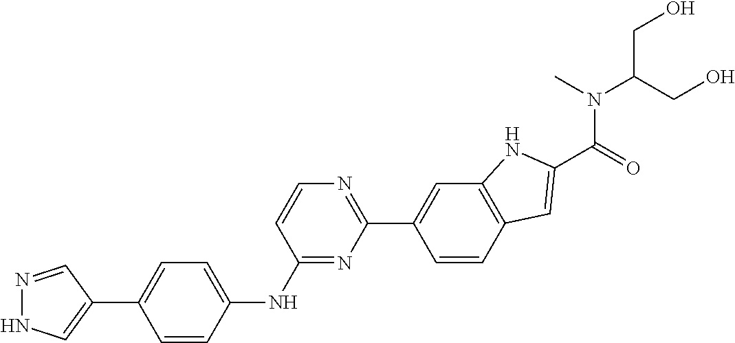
C12=C(C=CC(C3=NC=CC(NC4=CC=C(C5=CNN=C5)C=C4)=N3)=C1)C=C(C(=O)N(C)C(CO)CO)N2
